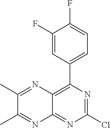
C12=C(C3=CC=C(F)C(F)=C3)N=C(Cl)N=C1N=C(C)C(C)=N2
